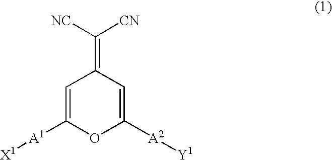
C1=C([A1][X1])OC([A2][Y1])=CC1=C([NC])[CN]
